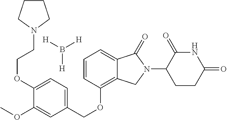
C(OC1=C2C(=CC=C1)C(=O)N(C1C(=O)NC(=O)CC1)C2)C1=CC=C(OCCN2CCCC2)C(OC)=C1.B([H])([H])[H]
